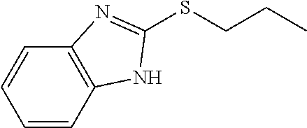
C1=CC2=C(C=C1)N=C(SCCC)N2
